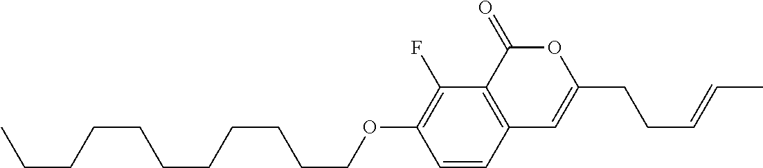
C1=CC2=C(C(F)=C1OCCCCCCCCCCC)C(=O)OC(CCC=CC)=C2
